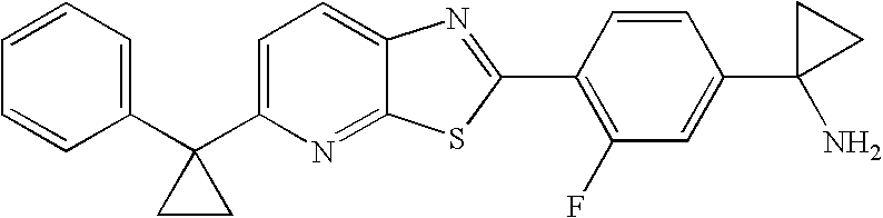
C1=CC=C(C2(C3=CC=C4C(=N3)SC(C3=C(F)C=C(C5(N)CC5)C=C3)=N4)CC2)C=C1
